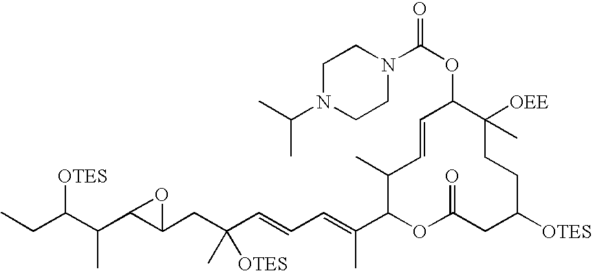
CCC(C(C1C(CC(C=CC=C(C2OC(=O)CC([OTES])CCC([OEE])(C)C(OC(N3CCN(C(C)C)CC3)=O)C=CC2C)C)([OTES])C)O1)C)[OTES]
